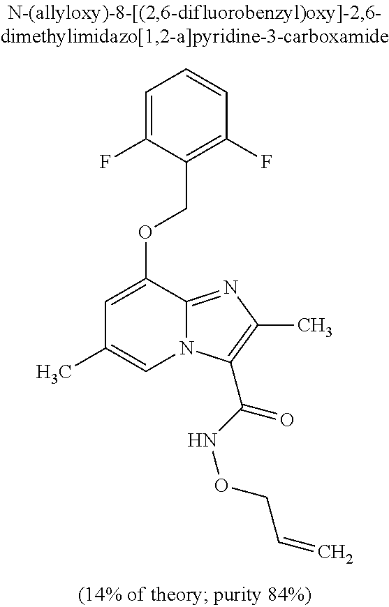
C1=C(F)C(COC2=CC(C)=CN3C2=NC(C)=C3C(NOCC=C)=O)=C(F)C=C1
